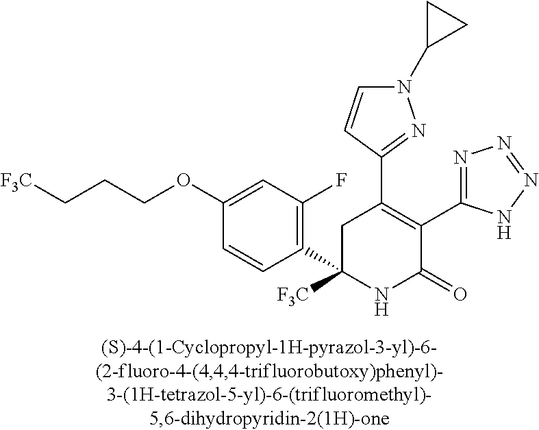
C1(C2=C(C3=NN=NN3)C(=O)NC(C3=C(F)C=C(OCCC[F3C])C=C3)([F3C])C2)=NN(C2CC2)C=C1
